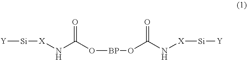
[Y][Si][X]NC(O[BP]OC(N[X][Si][Y])=O)=O
